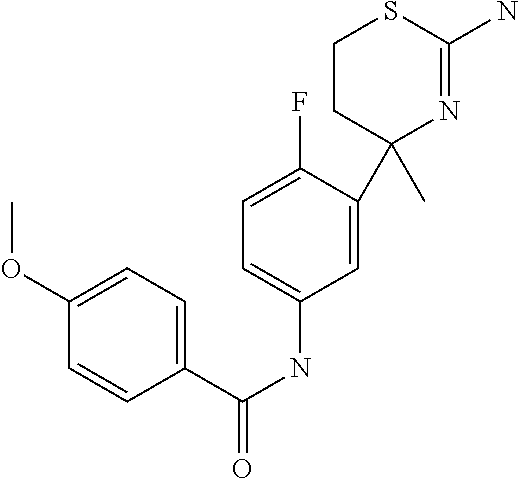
C1=C(F)C(C2(C)N=C(N)SCC2)=CC(NC(=O)C2=CC=C(OC)C=C2)=C1
